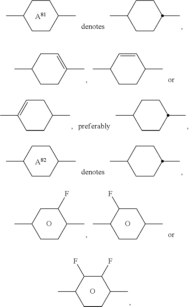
C1CC(C)CCC1C.[A81].C1CC(C)CCC1C.C1=C(C)CCC(C)C1.C1=CC(C)CCC1C.C1C=C(C)CCC1C.C1CC(C)CCC1C.C1CC(C)CCC1C.[A82].C1CC(C)CCC1C.C1(F)CC(C)CCC1C.O.C1C(F)C(C)CCC1C.O.C1(F)C(F)C(C)CCC1C.O
